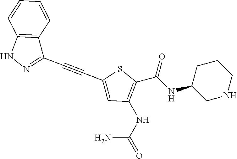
C(NC1CNCCC1)(=O)C1=C(NC(=O)N)C=C(C#CC2=NNC3=C2C=CC=C3)S1
